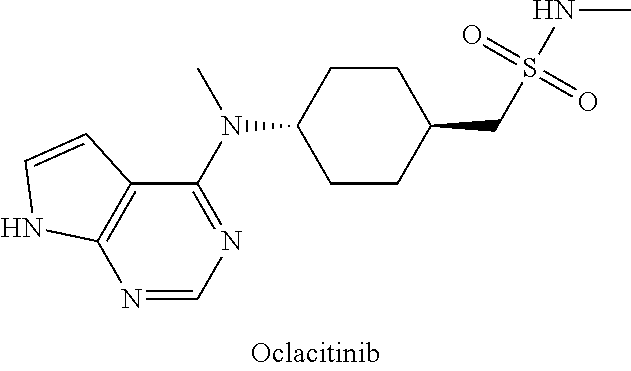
C12=C(N=CN=C1N(C)C1CCC(CS(NC)(=O)=O)CC1)NC=C2
